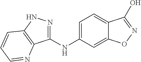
C1(NC2=CC=C3C(=C2)ON=C3O)=NNC2=C1N=CC=C2
